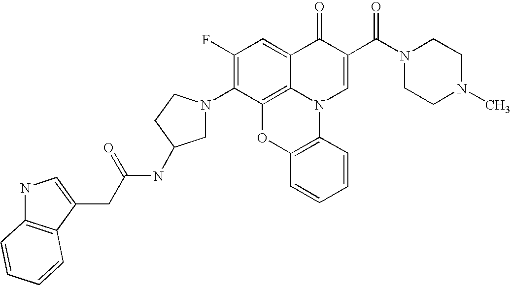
C1(F)=C(N2CC(NC(=O)CC3=CNC4=C3C=CC=C4)CC2)C2=C3C(=C1)C(=O)C(C(N1CCN(C)CC1)=O)=CN3C1=C(O2)C=CC=C1
